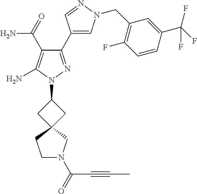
C1(C(N)=O)=C(N)N(C2CC3(C2)CCN(C(=O)C#CC)C3)N=C1C1=CN(CC2=C(F)C=CC(C(F)(F)F)=C2)N=C1
